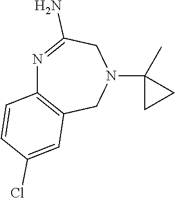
N1=C(N)CN(C2(C)CC2)CC2=C1C=CC(Cl)=C2
